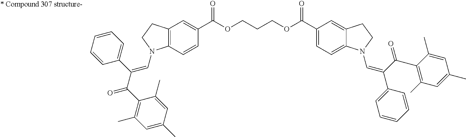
C12=C(C=CC(C(OCCCOC(C3=CC=C4C(=C3)CCN4C=C(C3=CC=CC=C3)C(=O)C3=C(C)C=C(C)C=C3C)=O)=O)=C1)N(C=C(C(C1=C(C)C=C(C)C=C1C)=O)C1=CC=CC=C1)CC2
